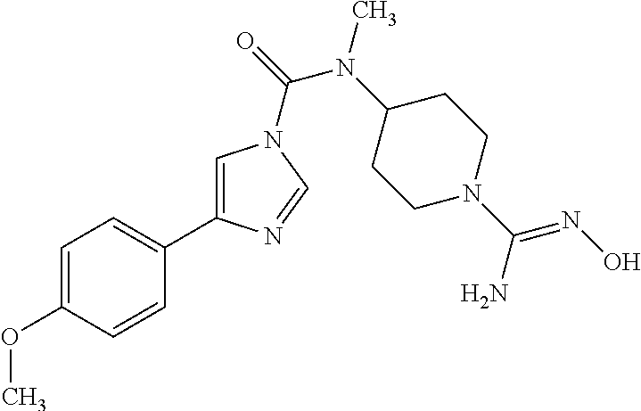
C1=C(OC)C=CC(C2=CN(C(=O)N(C3CCN(C(=NO)N)CC3)C)C=N2)=C1
